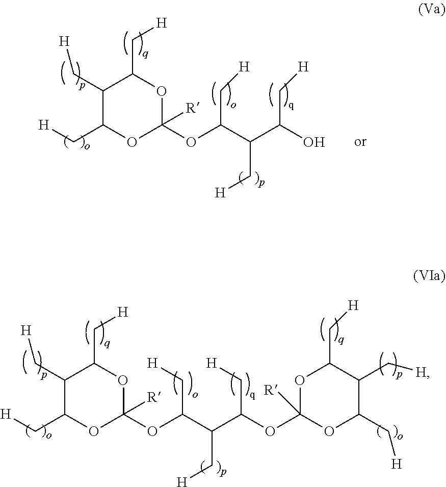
C1(C[H])C(C[H])OC(OC(C(C(O)C[H])C[H])C[H])([R])OC1C[H].C1(C[H])C(C[H])OC(OC(C(C(OC2([R])OC(C[H])C(C[H])C(C[H])O2)C[H])C[H])C[H])([R])OC1C[H]
